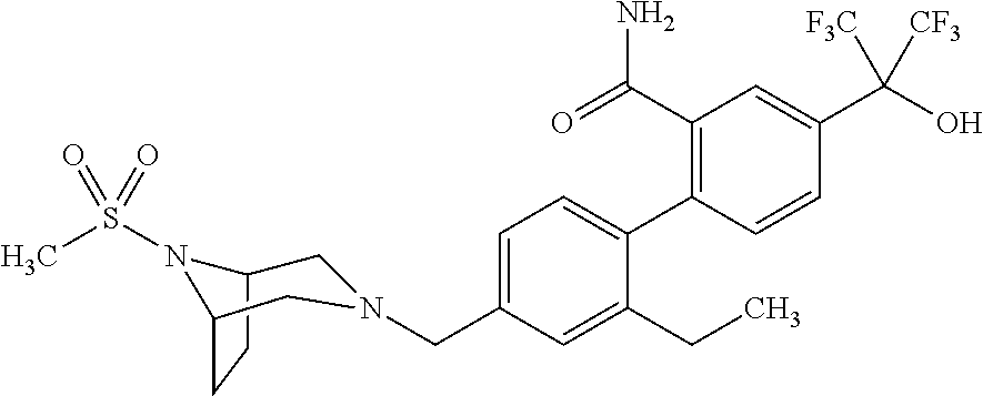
C1(C(N)=O)=C(C2=CC=C(CN3CC4CCC(N4S(C)(=O)=O)C3)C=C2CC)C=CC(C(O)([F3C])[CF3])=C1
